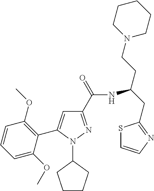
C1(C(=O)NC(CC2=NC=CS2)CCN2CCCCC2)=NN(C2CCCC2)C(C2=C(OC)C=CC=C2OC)=C1
